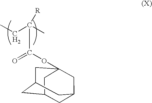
O(C(=O)C(C)(CC)[R])C12CC3CC(CC(C1)C3)C2
